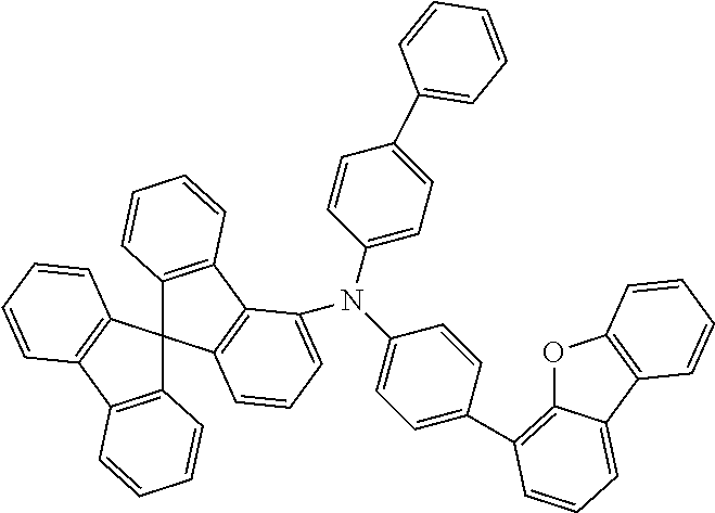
N(C1=CC=C(C2=CC=CC=C2)C=C1)(C1=CC=C(C2=C3C(=CC=C2)C2=C(O3)C=CC=C2)C=C1)C1=CC=CC2=C1C1=C(C23C2=C(C4=C3C=CC=C4)C=CC=C2)C=CC=C1
